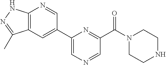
C12=C(C=C(C3=CN=CC(C(N4CCNCC4)=O)=N3)C=N1)C(C)=NN2
